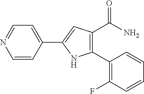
C1=CC(C2=CC(C(=O)N)=C(C3=C(F)C=CC=C3)N2)=CC=N1
